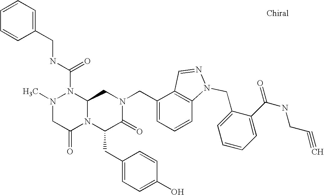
N(C(N1N(C)CC(=O)N2C1CN(CC1=CC=CC3=C1C=NN3CC1=CC=CC=C1C(=O)NCC#C)C(=O)C2CC1=CC=C(O)C=C1)=O)CC1=CC=CC=C1
